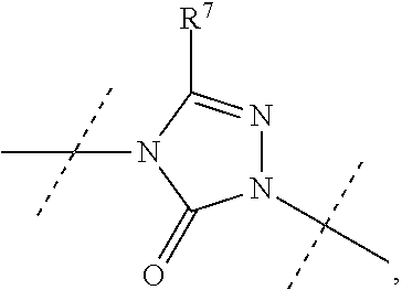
N1(C(C)(C)C)N=C([R7])N(C(C)(C)C)C1=O
